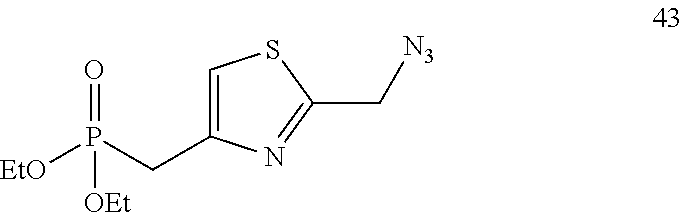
C1=C(CP([EtO])(=O)[OEt])N=C(C[N3])S1
